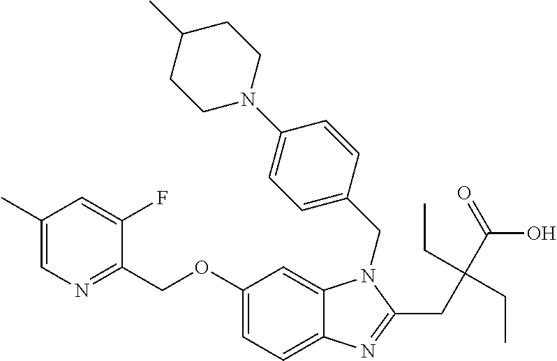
C1(OCC2=NC=C(C)C=C2F)=CC=C2C(=C1)N(CC1=CC=C(N3CCC(C)CC3)C=C1)C(CC(CC)(C(=O)O)CC)=N2
